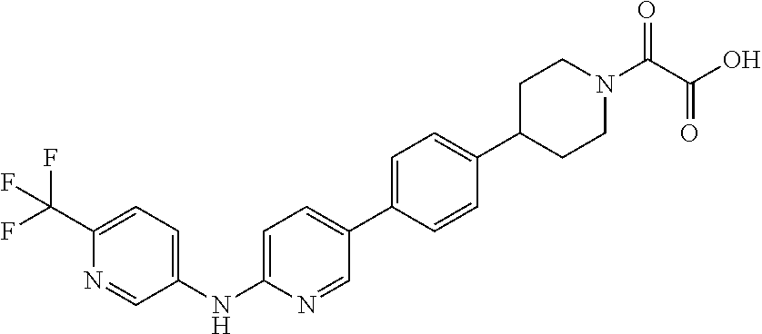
C1(NC2=CC=C(C3=CC=C(C4CCN(C(C(O)=O)=O)CC4)C=C3)C=N2)=CC=C(C(F)(F)F)N=C1
